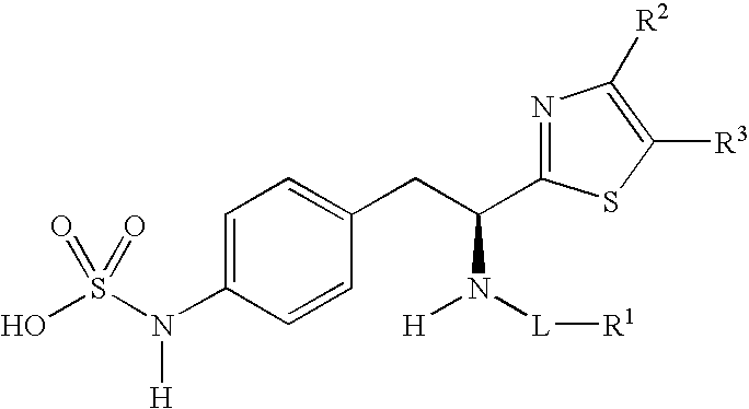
C1=C(N(S(O)(=O)=O)[H])C=CC(CC(N([L][R1])[H])C2=NC([R2])=C([R3])S2)=C1
